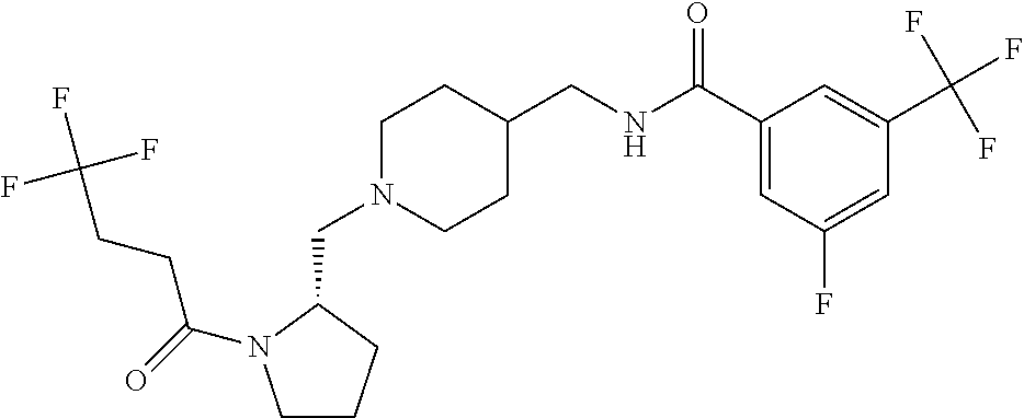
C1CCC(CN2CCC(CNC(C3=CC(F)=CC(C(F)(F)F)=C3)=O)CC2)N1C(=O)CCC(F)(F)F
